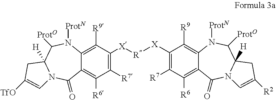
C12=C([R6])C([R7])=C([X][R][X]C3=C([R7])C([R6])=C4C(=C3[R9])N([ProtN])C([ProtO])C3([H])N(C4=O)C=C([R2])C3)C([R9])=C1N([ProtN])C([ProtO])C1([H])N(C2=O)C=C([TfO])C1
